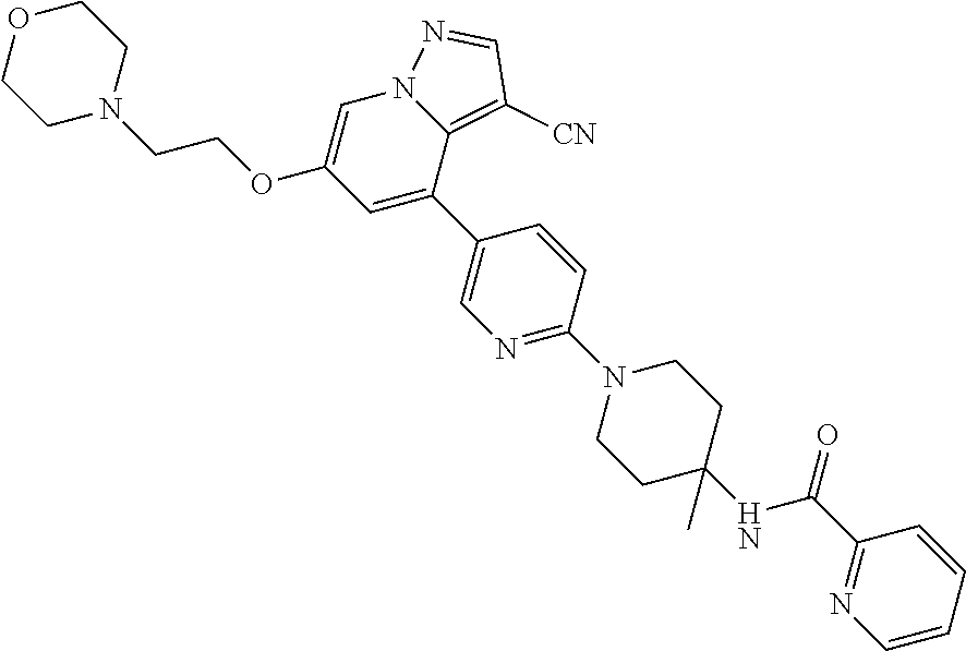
C12=C([CN])C=NN1C=C(OCCN1CCOCC1)C=C2C1=CN=C(N2CCC(C)(NC(C3=NC=CC=C3)=O)CC2)C=C1
